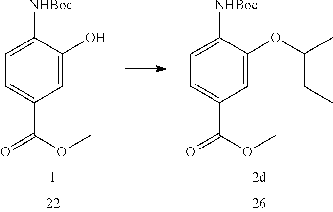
C1=C([NHBoc])C(O)=CC(C(=O)OC)=C1.C1=C([NHBoc])C(OC(CC)C)=CC(C(=O)OC)=C1
